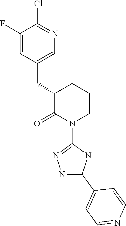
C1(F)=CC(CC2C(=O)N(C3=NN=C(C4=CC=NC=C4)N3)CCC2)=CN=C1Cl
